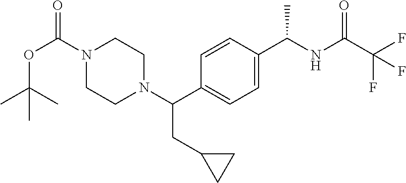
C1=CC(C(NC(C(F)(F)F)=O)C)=CC=C1C(N1CCN(C(OC(C)(C)C)=O)CC1)CC1CC1
